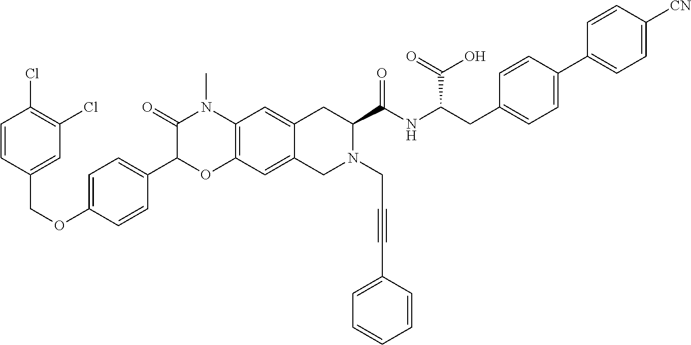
C1=CC(COC2=CC=C(C3OC4=C(N(C)C3=O)C=C3C(=C4)CN(CC#CC4=CC=CC=C4)C(C(NC(CC4=CC=C(C5=CC=C([CN])C=C5)C=C4)C(=O)O)=O)C3)C=C2)=CC(Cl)=C1Cl
